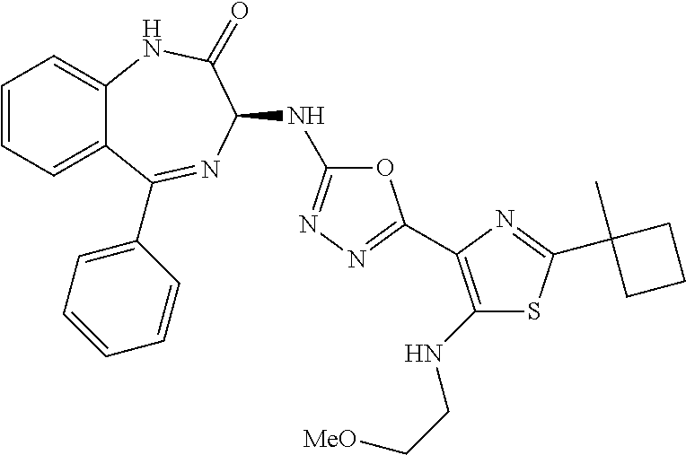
C1=CC=C2C(=C1)NC(=O)C(NC1=NN=C(C3=C(NCC[MeO])SC(C4(C)CCC4)=N3)O1)N=C2C1=CC=CC=C1
